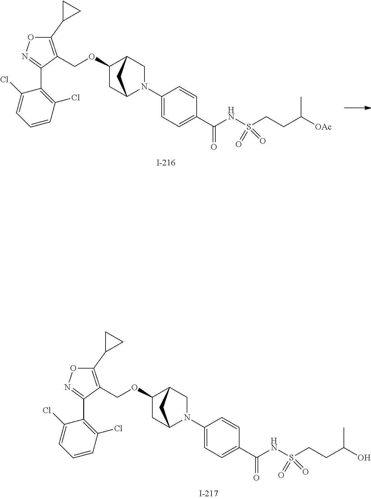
C(OC1CC2N(C3=CC=C(C(=O)NS(CCC(O)C)(=O)=O)C=C3)CC1C2)C1=C(C2CC2)ON=C1C1=C(Cl)C=CC=C1Cl.C(OC1CC2N(C3=CC=C(C(=O)NS(CCC([OAc])C)(=O)=O)C=C3)CC1C2)C1=C(C2CC2)ON=C1C1=C(Cl)C=CC=C1Cl
